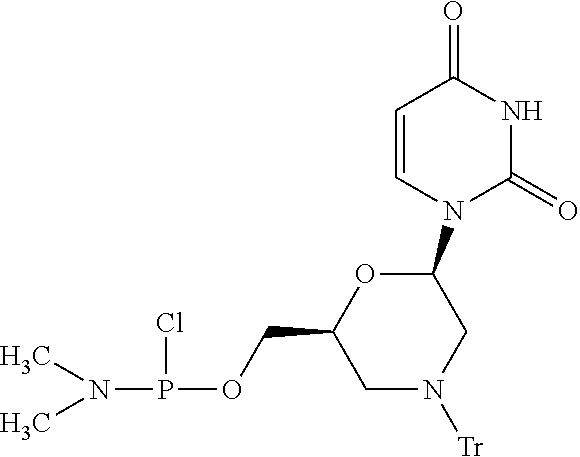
C1(=O)C=CN(C2OC(COP(N(C)C)Cl)CN([Tr])C2)C(=O)N1
